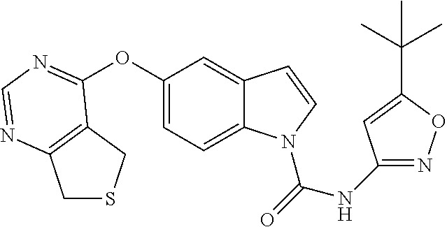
C1SCC2=C1N=CN=C2OC1=CC=C2C(=C1)C=CN2C(NC1=NOC(C(C)(C)C)=C1)=O
